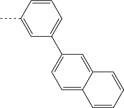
C1(C2=CC=C3C(=C2)C=CC=C3)=CC=CC(C)=C1
